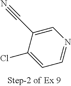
C1=C(C#N)C(Cl)=CC=N1
